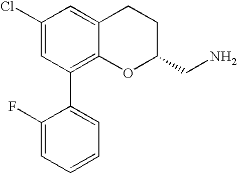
C1(Cl)=CC(C2=CC=CC=C2F)=C2C(=C1)CCC(CN)O2
